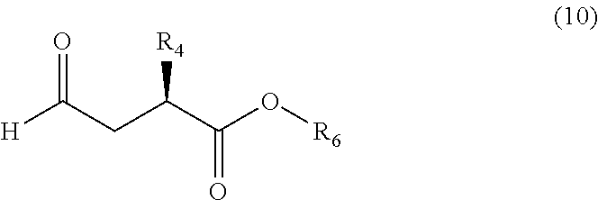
[H]C(CC(C(O[R6])=O)[R4])=O
